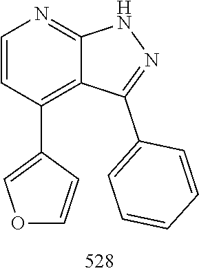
N1C2=NC=CC(C3=COC=C3)=C2C(C2=CC=CC=C2)=N1
